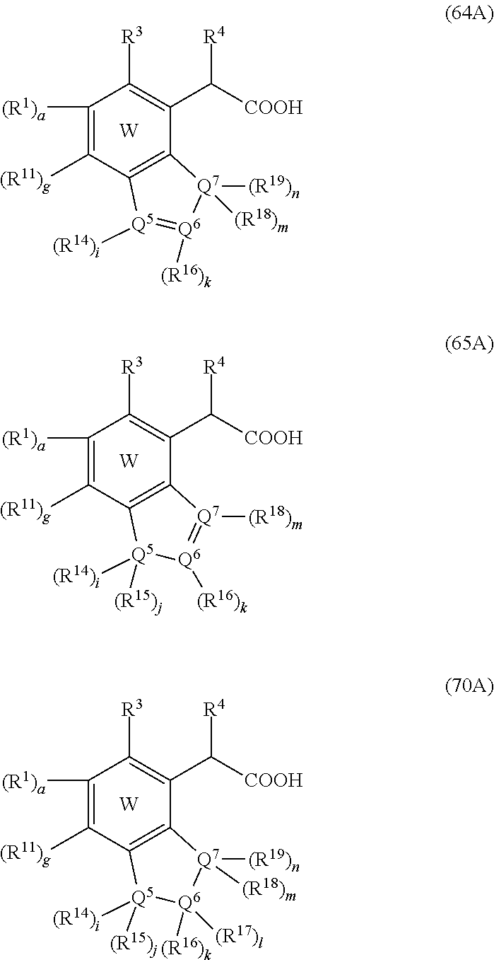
C1([(R1)a])=C([(R11)g])C2=C(C(C([COOH])[R4])=C1[R3])[Q7]([(R18)m])([(R19)n])[Q6]([(R16)k])=[Q5]2[(R14)i].[W].C1([(R1)a])=C([(R11)g])C2=C(C(C([COOH])[R4])=C1[R3])[Q7]([(R18)m])=[Q6]([(R16)k])[Q5]2([(R14)i])[(R15)j].[W].C1([(R1)a])=C([(R11)g])C2=C(C(C([COOH])[R4])=C1[R3])[Q7]([(R18)m])([(R19)n])[Q6]([(R17)l])([(R16)k])[Q5]2([(R14)i])[(R15)j].[W]
